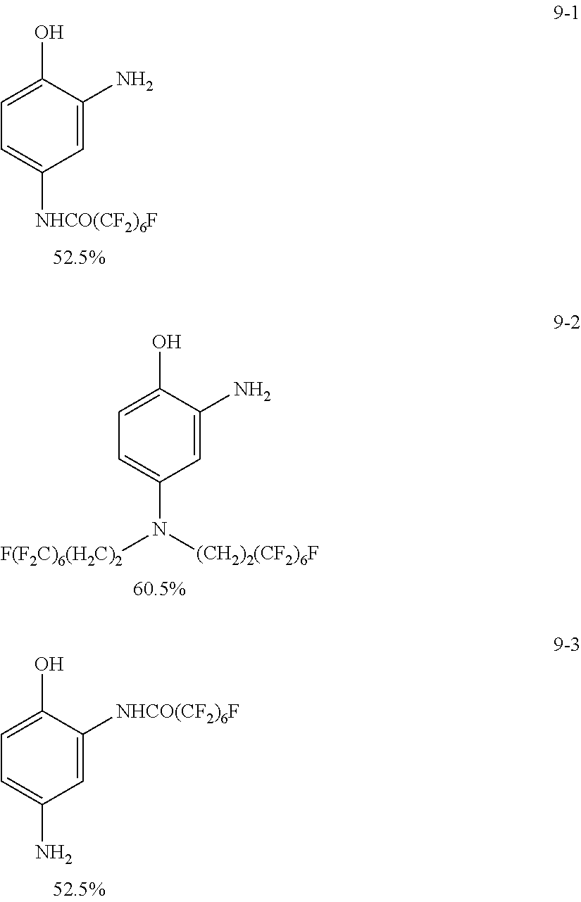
C1=C(N)C(O)=CC=C1[NHCO(CF2)6F].C1=C([NHCO(CF2)6F])C(O)=CC=C1N.C1=C(N)C(O)=CC=C1N([F(F2C)6(H2C)2])[(CH2)2(CF2)6F]
